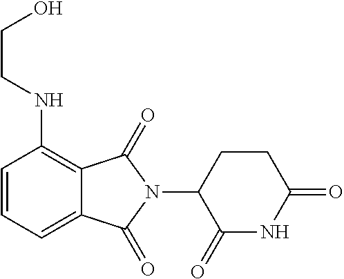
C1=CC=C2C(=C1NCCO)C(=O)N(C1CCC(=O)NC1=O)C2=O
